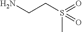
NCCS(=O)(=O)C
